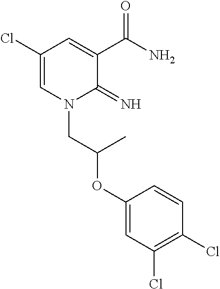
C1(Cl)=CN(CC(OC2=CC(Cl)=C(Cl)C=C2)C)C(=N)C(C(N)=O)=C1
